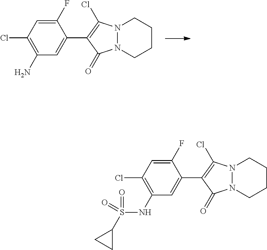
N12N(CCCC1)C(=O)C(C1=CC(N)=C(Cl)C=C1F)=C2Cl.N12N(CCCC1)C(=O)C(C1=CC(NS(=O)(C3CC3)=O)=C(Cl)C=C1F)=C2Cl
